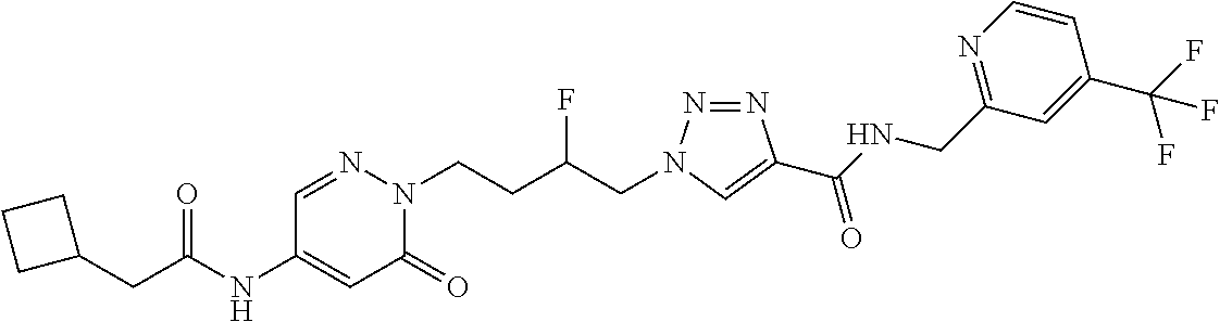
C1(NC(=O)CC2CCC2)=CC(=O)N(CCC(CN2N=NC(C(NCC3=NC=CC(C(F)(F)F)=C3)=O)=C2)F)N=C1
